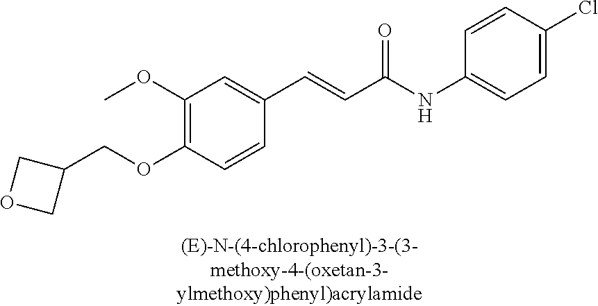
C1(OC)=C(OCC2COC2)C=CC(C=CC(NC2=CC=C(Cl)C=C2)=O)=C1
